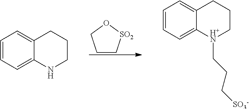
C1C[SO2]OC1.C1=CC=C2C(=C1)CCCN2.C1=CC=C2C(=C1)CCC[H+N]2CCC[SO3-]
